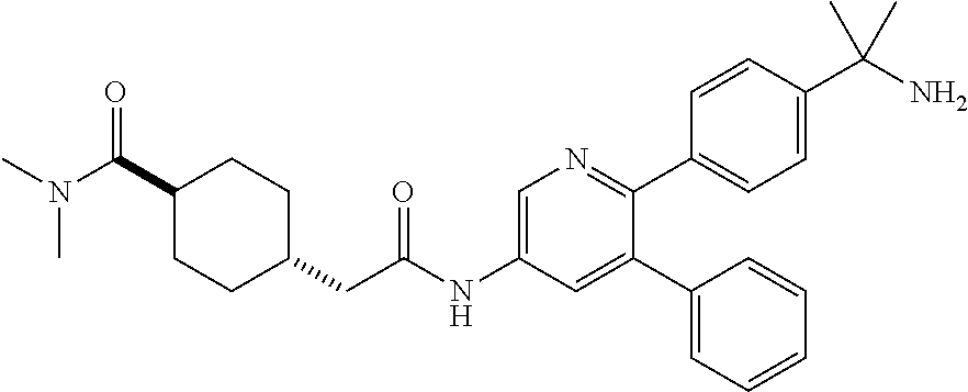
C1(C2=CC(NC(CC3CCC(C(N(C)C)=O)CC3)=O)=CN=C2C2=CC=C(C(N)(C)C)C=C2)=CC=CC=C1
